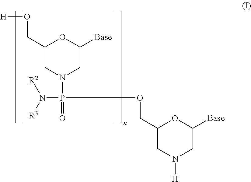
C1(CO[H])CN(P(=O)(N([R2])[R3])OCC2CN([H])CC([Base])O2)CC([Base])O1
